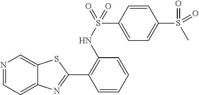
N1=CC=C2C(=C1)SC(C1=C(NS(=O)(C3=CC=C(S(=O)(C)=O)C=C3)=O)C=CC=C1)=N2
